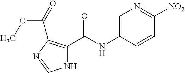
N1C(C(NC2=CN=C([NO2])C=C2)=O)=C(C(=O)OC)N=C1
